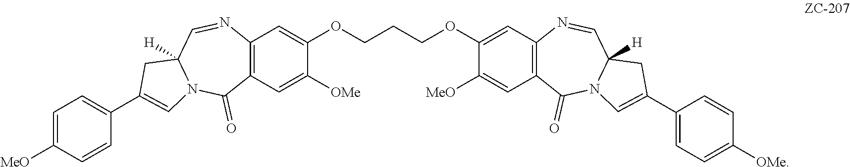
C1([OMe])=CC2=C(C=C1OCCCOC1=CC3=C(C=C1[MeO])C(=O)N1C([H])(C=N3)CC(C3=CC=C([OMe])C=C3)=C1)N=CC1([H])N(C2=O)C=C(C2=CC=C([MeO])C=C2)C1
